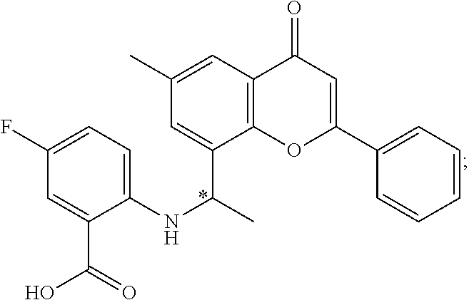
C1(NC(C)C2=CC(C)=CC3=C2OC(C2=CC=CC=C2)=CC3=O)=CC=C(F)C=C1C(=O)O
